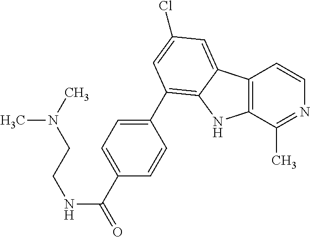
C12=C(C(C)=NC=C1)NC1=C(C3=CC=C(C(NCCN(C)C)=O)C=C3)C=C(Cl)C=C21
